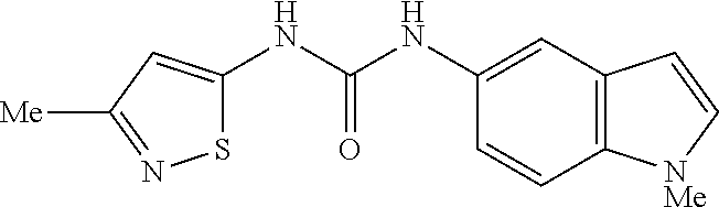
S1C(NC(=O)NC2=CC3=C(C=C2)[NMe]C=C3)=CC([Me])=N1
